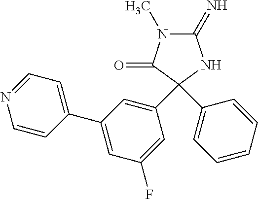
C1=NC=CC(C2=CC(F)=CC(C3(C4=CC=CC=C4)C(=O)N(C)C(=N)N3)=C2)=C1
